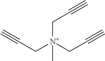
C(C[N+](CC#C)(CC#C)C)#C
